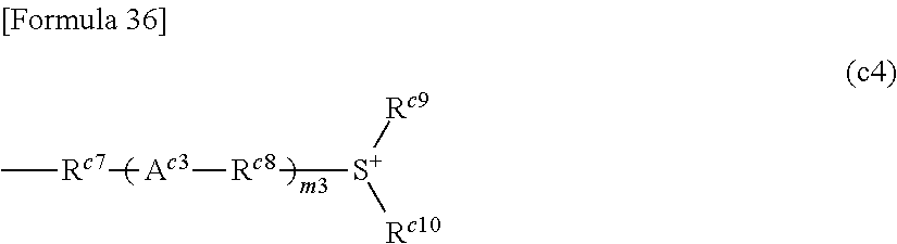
[Rc7]([Ac3][Rc8][S+]([Rc10])[Rc9])C
